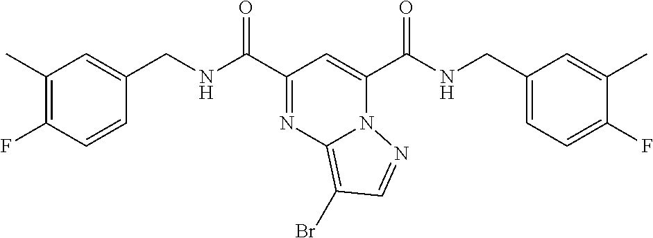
C1(C)=C(F)C=CC(CNC(C2=NC3=C(Br)C=NN3C(C(NCC3=CC=C(F)C(C)=C3)=O)=C2)=O)=C1
